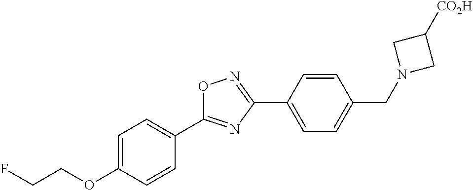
C1=C(OCCF)C=CC(C2=NC(C3=CC=C(CN4CC([CO2H])C4)C=C3)=NO2)=C1
